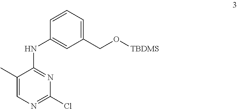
C1=CC=C(CO[TBDMS])C=C1NC1=NC(Cl)=NC=C1C
